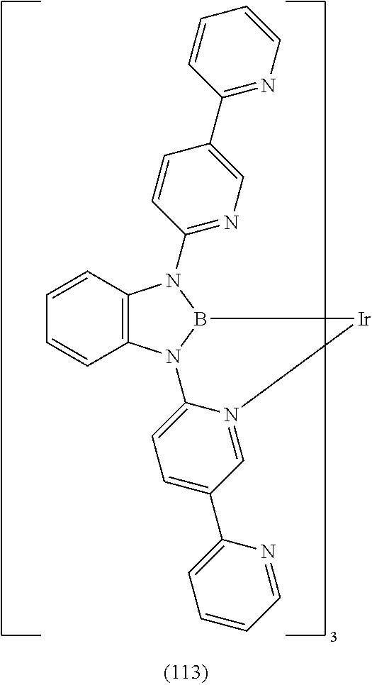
C12=C(N3B(N1C1=NC=C(C4=NC=CC=C4)C=C1)[Ir]N1=CC(C4=CC=CC=N4)=CC=C31)C=CC=C2
